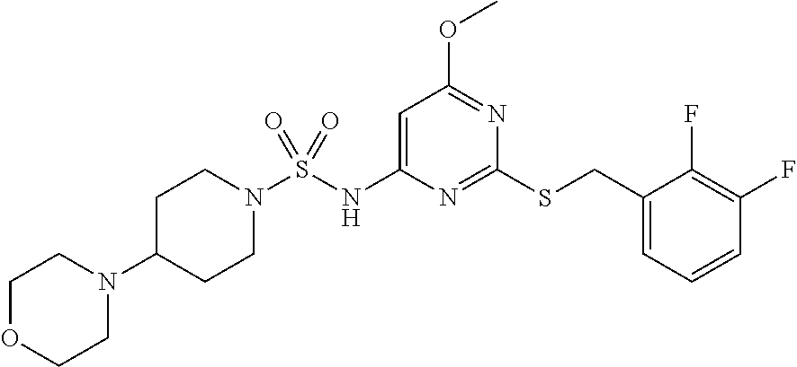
C1=C(NS(N2CCC(N3CCOCC3)CC2)(=O)=O)N=C(SCC2=CC=CC(F)=C2F)N=C1OC
